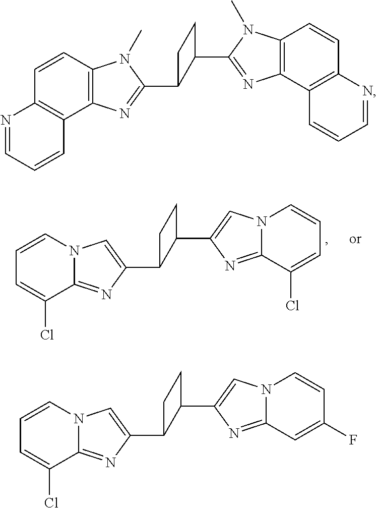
C12=NC(C3C(C4=CN5C(=N4)C(Cl)=CC=C5)CC3)=CN1C=CC=C2Cl.C12=C(C=CC3=C1C=CC=N3)N(C)C(C1C(C3=NC4=C(N3C)C=CC3=C4C=CC=N3)CC1)=N2.C12=NC(C3C(C4=CN5C(=N4)C=C(F)C=C5)CC3)=CN1C=CC=C2Cl
